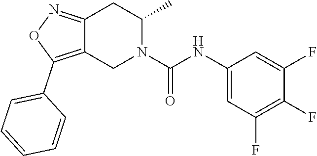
C12=C(C3=CC=CC=C3)ON=C1CC(C)N(C(NC1=CC(F)=C(F)C(F)=C1)=O)C2
